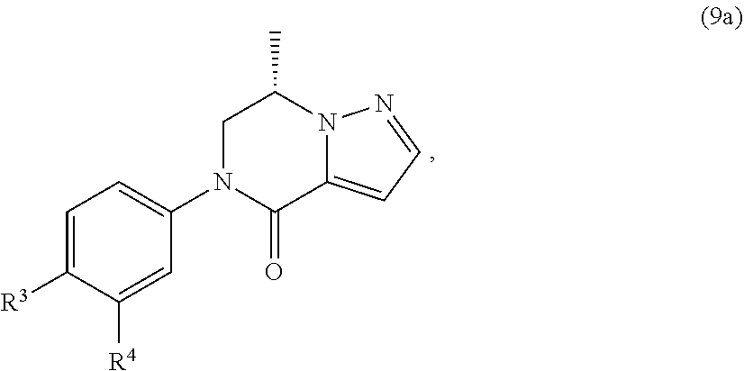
C12=CC=NN1C(C)CN(C1=CC=C([R3])C([R4])=C1)C2=O
